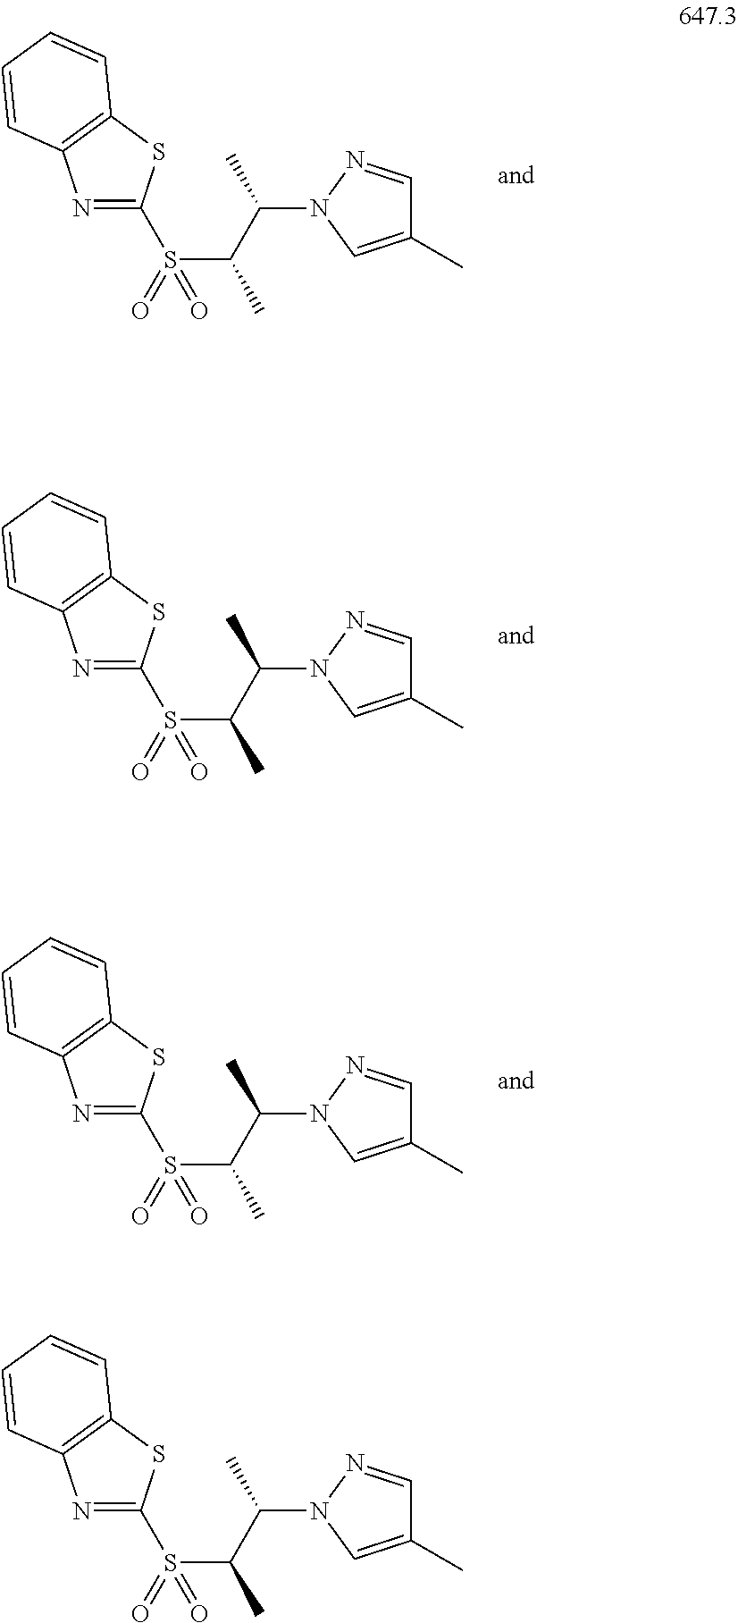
C1(C)=CN(C(C(C)S(=O)(C2=NC3=C(S2)C=CC=C3)=O)C)N=C1.C1(C)=CN(C(C(C)S(=O)(C2=NC3=C(S2)C=CC=C3)=O)C)N=C1.C1(C)=CN(C(C(C)S(=O)(C2=NC3=C(S2)C=CC=C3)=O)C)N=C1.C1(C)=CN(C(C(C)S(=O)(C2=NC3=C(S2)C=CC=C3)=O)C)N=C1
